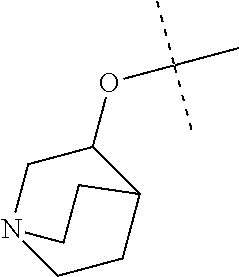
C1N2CCC(C1OC(C)(C)C)CC2
